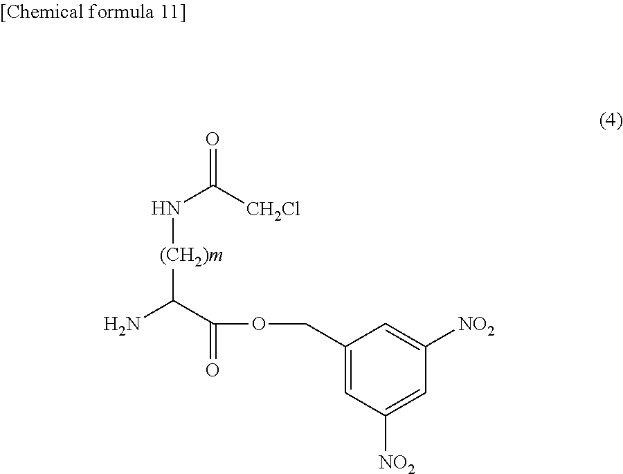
C1(COC(=O)C([(CH2)m]NC([CH2Cl])=O)N)=CC([NO2])=CC([NO2])=C1
